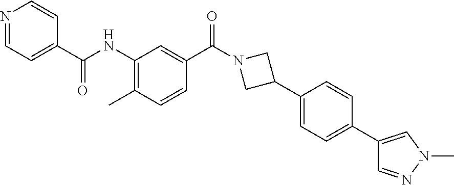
N1=CC=C(C(NC2=C(C)C=CC(C(N3CC(C4=CC=C(C5=CN(C)N=C5)C=C4)C3)=O)=C2)=O)C=C1
